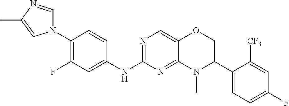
N1(C2=C(F)C=C(NC3=NC=C4C(=N3)N(C)C(C3=CC=C(F)C=C3[CF3])CO4)C=C2)C=NC(C)=C1
